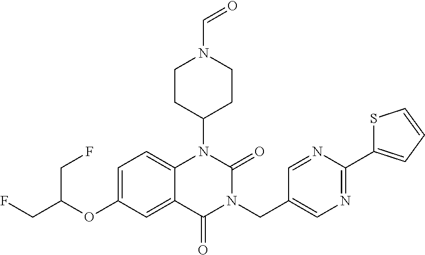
C1=C(OC(CF)CF)C=C2C(=C1)N(C1CCN(C=O)CC1)C(=O)N(CC1=CN=C(C3=CC=CS3)N=C1)C2=O
